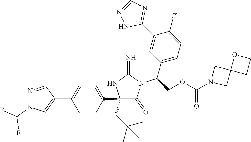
C1(C2=CC=C(C3=CN(C(F)F)N=C3)C=C2)(CC(C)(C)C)C(=O)N(C(C2=CC=C(Cl)C(C3=NC=NN3)=C2)COC(N2CC3(C2)CCO3)=O)C(=N)N1
